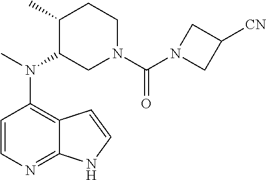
C12=C(N(C)C3CN(C(=O)N4CC([CN])C4)CCC3C)C=CN=C1NC=C2
